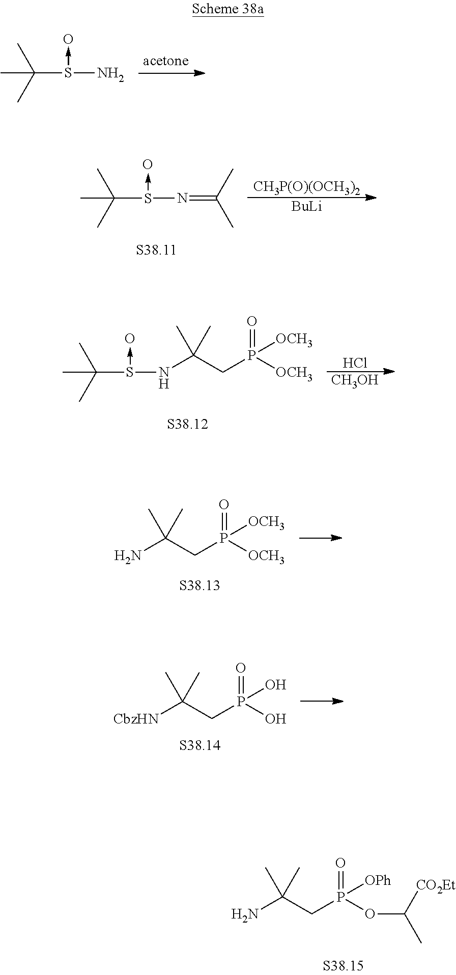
NC(CP(OC(C)[CO2Et])([OPh])=O)(C)C.C(S(N)->O)(C)(C)C.C(S(N=C(C)C)->O)(C)(C)C.[CH3P(O)(OCH3)2].[BuLi].C(S(NC(CP([OCH3])([OCH3])=O)(C)C)->O)(C)(C)C.Cl.[CH3OH].NC(CP([OCH3])([OCH3])=O)(C)C.[CbzHN]C(CP(O)(O)=O)(C)C
